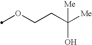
O(CCC([Me])([Me])O)C
